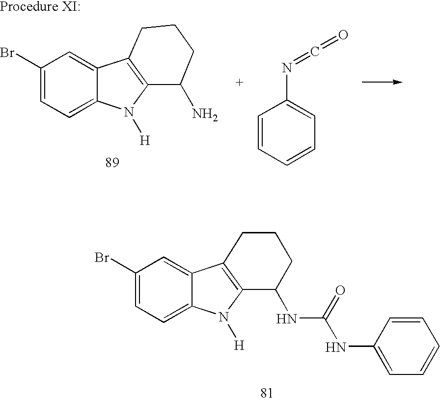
C1(Br)=CC=C2C(=C1)C1=C(N2[H])C(N)CCC1.C1=CC=CC=C1N=C=O.C1(Br)=CC=C2C(=C1)C1=C(N2[H])C(NC(NC2=CC=CC=C2)=O)CCC1
